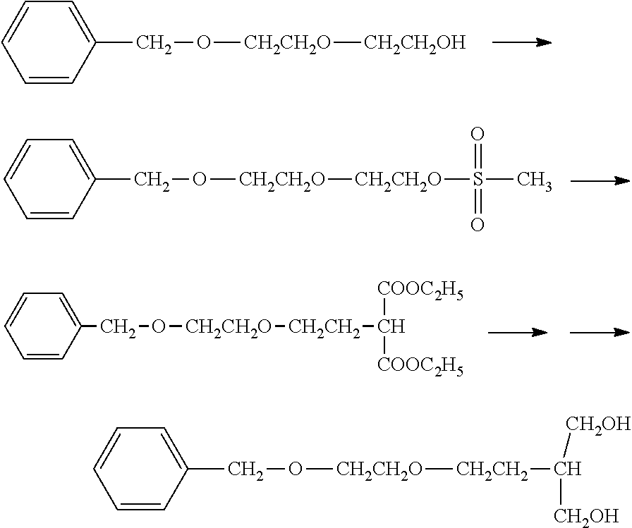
C1=CC(CO[CH2CH2O][CH2CH2OH])=CC=C1.C1=CC(CO[CH2CH2O][CH2CH2O]S(C)(=O)=O)=CC=C1.C1=CC(CO[CH2CH2O][CH2CH2]C([COOC2H5])[COOC2H5])=CC=C1.C1=CC(CO[CH2CH2O][CH2CH2]C([CH2OH])[CH2OH])=CC=C1
